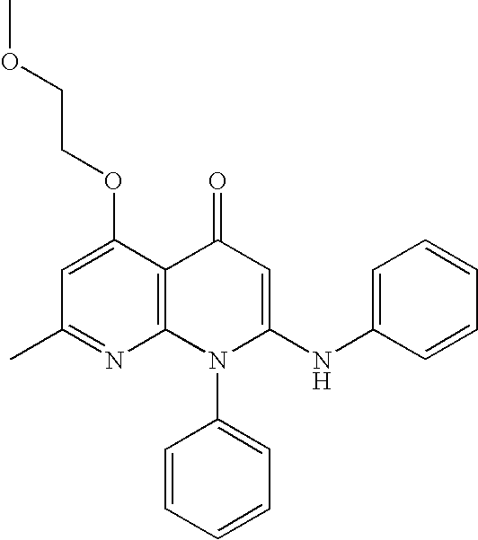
C1(C)=NC2=C(C(OCCOC)=C1)C(=O)C=C(NC1=CC=CC=C1)N2C1=CC=CC=C1
